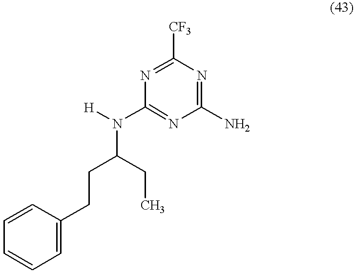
C1=CC=CC=C1CCC(N([H])C1=NC(N)=NC([CF3])=N1)CC
